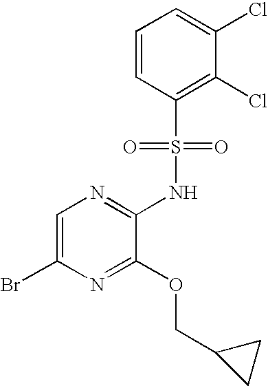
C1=C(Br)N=C(OCC2CC2)C(NS(C2=C(Cl)C(Cl)=CC=C2)(=O)=O)=N1
